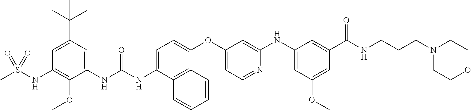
C1=C(C(C)(C)C)C=C(NC(NC2=CC=C(OC3=CC=NC(NC4=CC(OC)=CC(C(NCCCN5CCOCC5)=O)=C4)=C3)C3=C2C=CC=C3)=O)C(OC)=C1NS(C)(=O)=O
